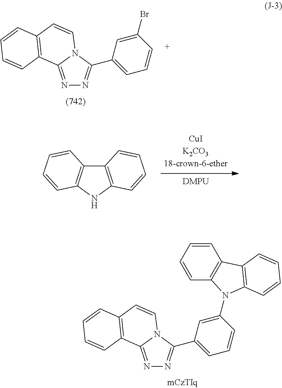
N1=C2N(C(C3=CC=CC(Br)=C3)=N1)C=CC1=C2C=CC=C1.C12=C(NC3=C1C=CC=C3)C=CC=C2.N1=C2N(C(C3=CC=CC(N4C5=C(C=CC=C5)C5=C4C=CC=C5)=C3)=N1)C=CC1=C2C=CC=C1
